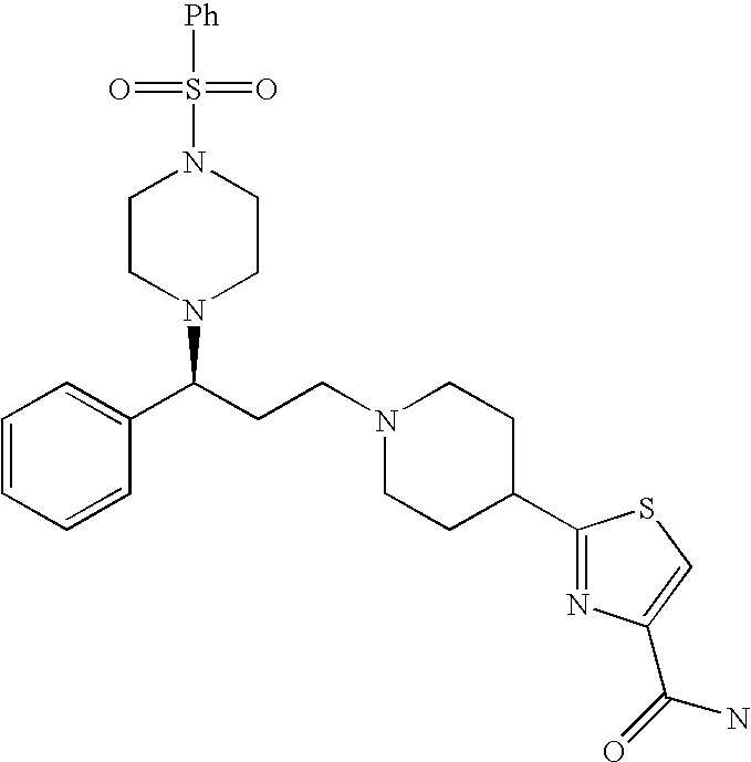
C1CN(C(C2=CC=CC=C2)CCN2CCC(C3=NC(C(=O)N)=CS3)CC2)CCN1S(=O)(=O)[Ph]
